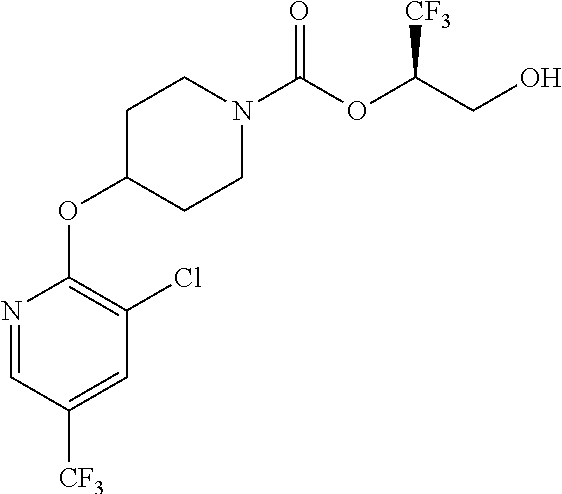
O(C1CCN(C(OC(CO)[CF3])=O)CC1)C1=C(Cl)C=C([CF3])C=N1
